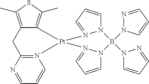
N12=C(N=CC=C1)CC1=C(C)SC(C)=C1[Pt]21N2=CC=CN2B(N2N=CC=C2)(N2C=CC=N2)N2C=CC=N21
